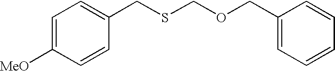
C1=C([MeO])C=CC(CSCOCC2=CC=CC=C2)=C1
